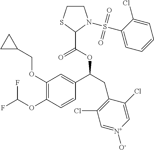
C1(OCC2CC2)=C(OC(F)F)C=CC(C(CC2=C(Cl)C=[N+]([O-])C=C2Cl)OC(=O)C2N(S(C3=CC=CC=C3Cl)(=O)=O)CCS2)=C1
